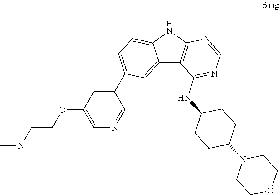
C1COCCN1C1CCC(NC2=NC=NC3=C2C2=CC(C4=CC(OCCN(C)C)=CN=C4)=CC=C2N3)CC1
